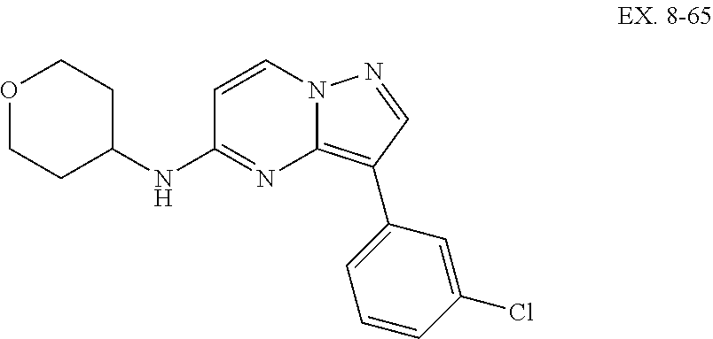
C1(NC2=NC3=C(C4=CC=CC(Cl)=C4)C=NN3C=C2)CCOCC1
